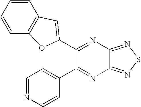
C1=NC=CC(C2=NC3=NSN=C3N=C2C2=CC3=C(C=CC=C3)O2)=C1
